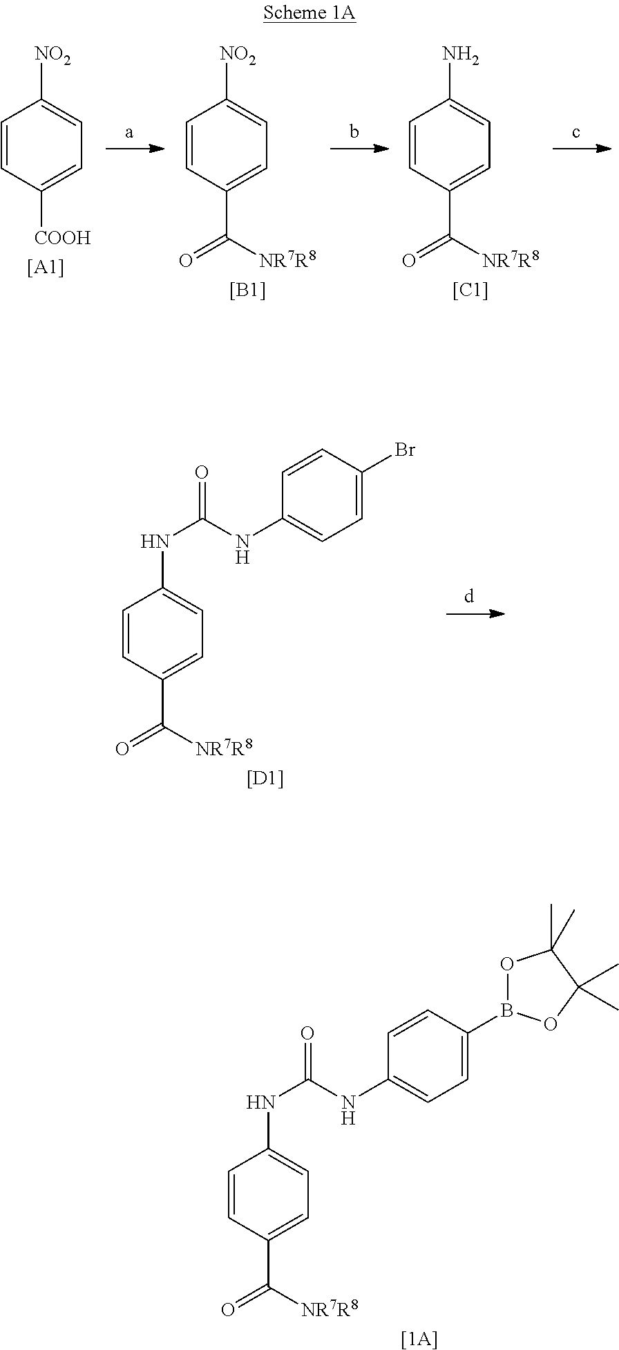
C1=CC(C([NR7R8])=O)=CC=C1NC(NC1=CC=C(Br)C=C1)=O.[[D1]].[[1A]].C1=CC(C([NR7R8])=O)=CC=C1NC(NC1=CC=C(B2OC(C)(C)C(C)(C)O2)C=C1)=O.C1=CC([COOH])=CC=C1[NO2].[[A1]].C1=CC(C([NR7R8])=O)=CC=C1[NO2].[[B1]].C1=CC(C([NR7R8])=O)=CC=C1N.[[C1]]
